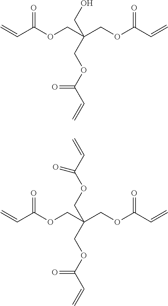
C=CC(OCC(COC(C=C)=O)(COC(C=C)=O)CO)=O.C=CC(OCC(COC(C=C)=O)(COC(C=C)=O)COC(C=C)=O)=O
